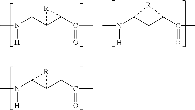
CN([H])C1CC(C(C)=O)[R]1.CN([H])CC1C(C(C)=O)[R]1.CN([H])C1C(CC(C)=O)[R]1
